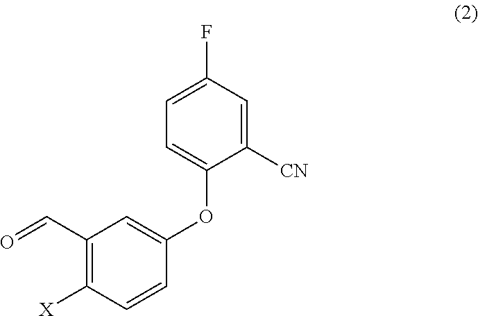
C1(C=O)=C([X])C=CC(OC2=CC=C(F)C=C2[CN])=C1
